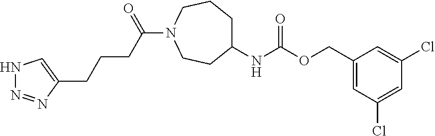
N1N=NC(CCCC(N2CCC(NC(OCC3=CC(Cl)=CC(Cl)=C3)=O)CCC2)=O)=C1
